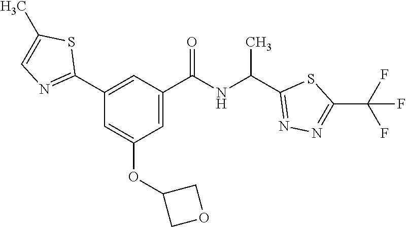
C1(C2=NC=C(C)S2)=CC(C(NC(C2=NN=C(C(F)(F)F)S2)C)=O)=CC(OC2COC2)=C1
